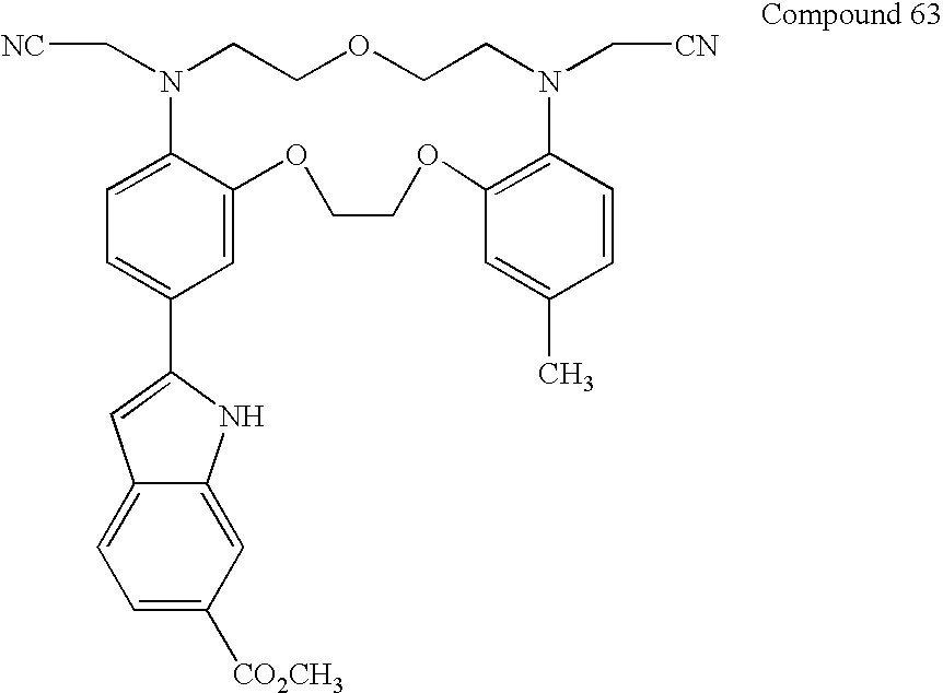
C1=C2C(=CC=C1C1=CC3=CC=C([CO2CH3])C=C3N1)N(C[NC])CCOCCN(C[CN])C1=C(OCCO2)C=C(C)C=C1
